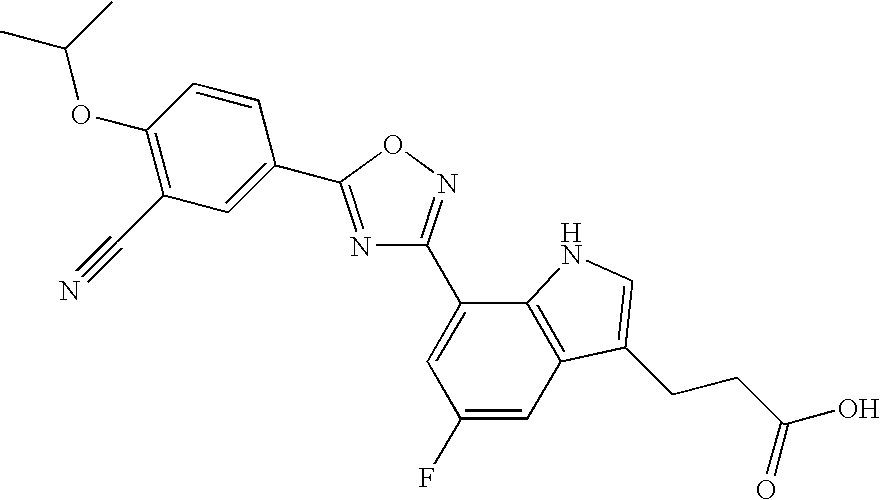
N1=C(C2=CC(C#N)=C(OC(C)C)C=C2)ON=C1C1=CC(F)=CC2=C1NC=C2CCC(O)=O
